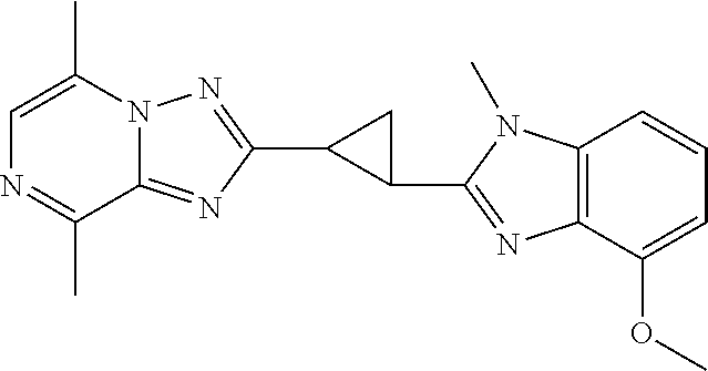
C12=NC(C3C(C4=NC5=C(N4C)C=CC=C5OC)C3)=NN1C(C)=CN=C2C
